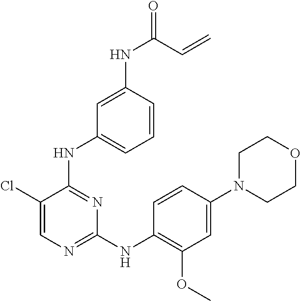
C1OCCN(C2=CC(OC)=C(NC3=NC=C(Cl)C(NC4=CC=CC(NC(=O)C=C)=C4)=N3)C=C2)C1
